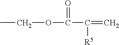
C(C(=C)[R5])(=O)OCC
